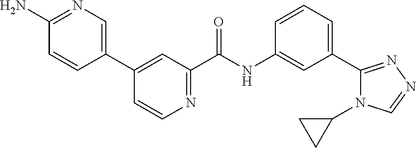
N1=C(N)C=CC(C2=CC(C(NC3=CC(C4=NN=CN4C4CC4)=CC=C3)=O)=NC=C2)=C1
